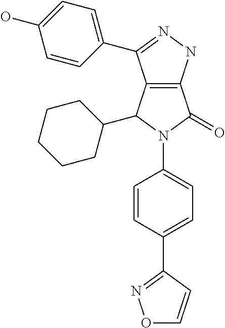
C12=C(NN=C1C1=CC=C(O)C=C1)C(=O)N(C1=CC=C(C3=NOC=C3)C=C1)C2C1CCCCC1
